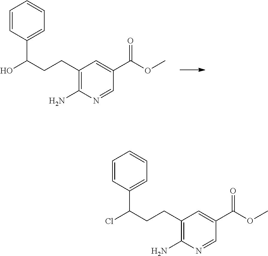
C1(CCC(O)C2=CC=CC=C2)=C(N)N=CC(C(OC)=O)=C1.C1(CCC(Cl)C2=CC=CC=C2)=C(N)N=CC(C(OC)=O)=C1
